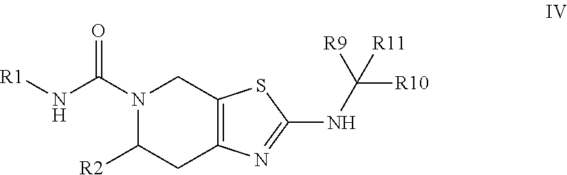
N1(C(=O)N[R1])C([R2])CC2=C(C1)SC(NC([R11])([R9])[R10])=N2
